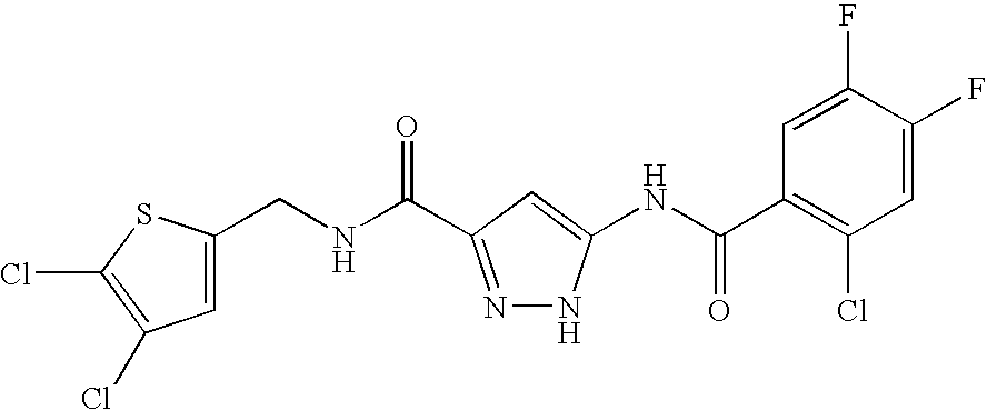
C1(CNC(=O)C2=NNC(NC(C3=C(Cl)C=C(F)C(F)=C3)=O)=C2)=CC(Cl)=C(Cl)S1
